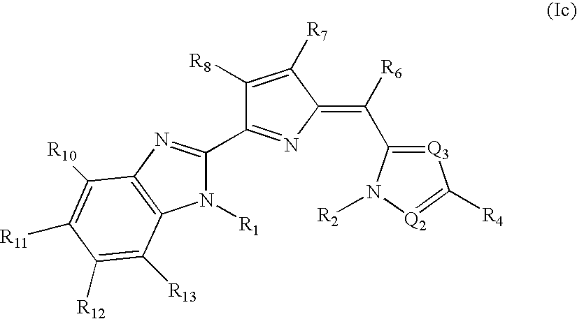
N1([R1])C(C2=NC(=C(C3=[Q3]C([R4])=[Q2]N3[R2])[R6])C([R7])=C2[R8])=NC2=C1C([R13])=C([R12])C([R11])=C2[R10]
